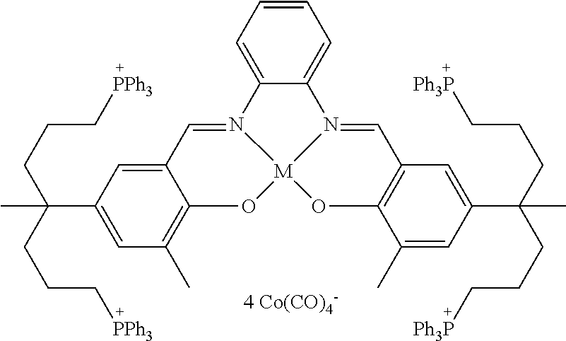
C12=CC=CC=C1N1=CC3=C(O[M]14OC1=C(C)C=C(C(CCC[PPh3])(CCC[PPh3])C)C=C1C=N24)C(C)=CC(C(CCC[Ph3P])(CCC[Ph3P])C)=C3.[4 Co(CO)4-]
